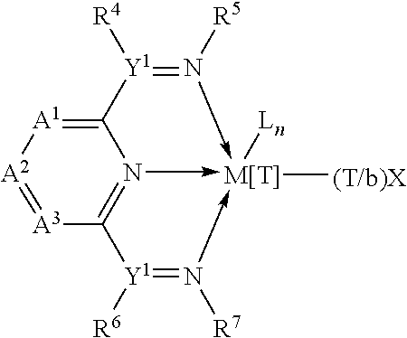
C12=[A1][A2]=[A3]C3=N1->[M[T]]([Ln])([(T/b)X])(-N([R5])=[Y1]2[R4])-N([R7])=[Y1]3[R6]
